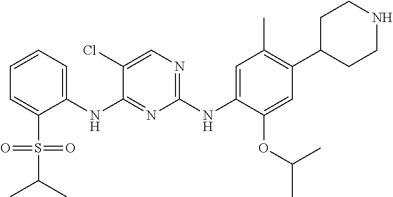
C1(NC2=CC(C)=C(C3CCNCC3)C=C2OC(C)C)=NC=C(Cl)C(NC2=CC=CC=C2S(=O)(=O)C(C)C)=N1
